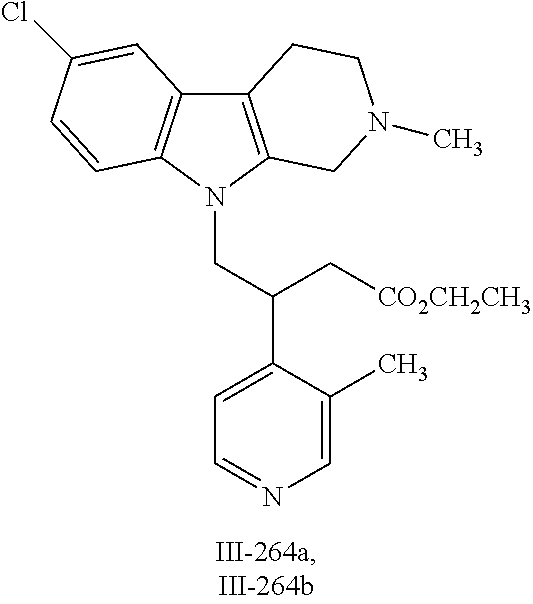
C12=C(N(CC(C3=CC=NC=C3C)C[CO2CH2CH3])C3=C1C=C(Cl)C=C3)CN(C)CC2
